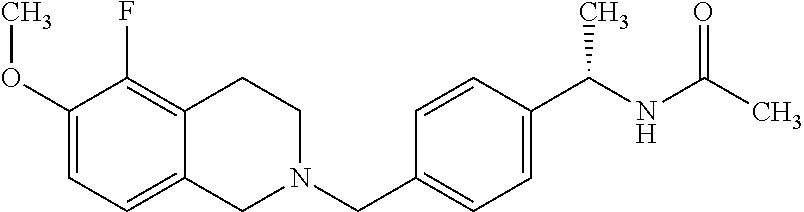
C1(OC)=CC=C2C(=C1F)CCN(CC1=CC=C(C(NC(C)=O)C)C=C1)C2
